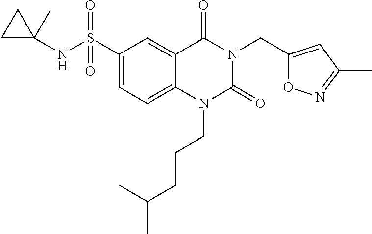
C(N1C(=O)N(CCCC(C)C)C2=CC=C(S(=O)(=O)NC3(C)CC3)C=C2C1=O)C1=CC(C)=NO1
